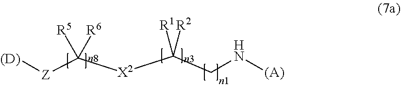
[(D)][Z]C([X2]C(CN[(A)])([R1])[R2])([R5])[R6]
